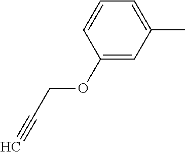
C1(OCC#C)=CC(C)=CC=C1
